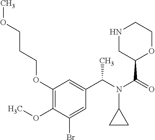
C1(OCCCOC)=C(OC)C(Br)=CC(C(N(C(=O)C2OCCNC2)C2CC2)C)=C1
